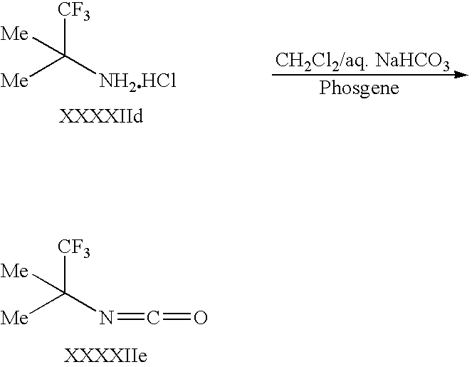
C([Me])([Me])([CF3])[NH2HCl].C([Me])(N=C=O)([Me])[CF3]
